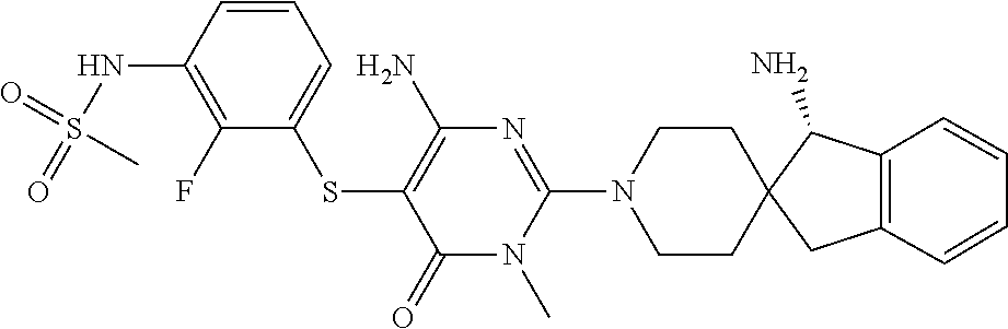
C1=CC=CC2=C1C(N)C1(C2)CCN(C2=NC(N)=C(SC3=CC=CC(NS(=O)(=O)C)=C3F)C(=O)N2C)CC1
